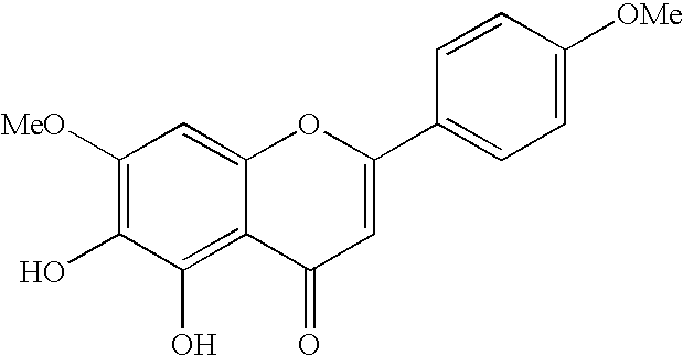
[MeO]C1=C(O)C(O)=C2C(=C1)OC(C1=CC=C([OMe])C=C1)=CC2=O
